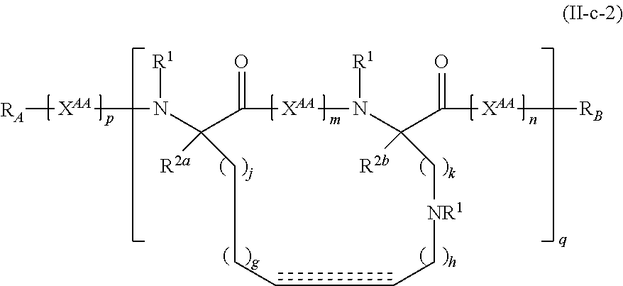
N(C1([R2a])C(=O)[XAA]N([R1])C(C(=O)[XAA][RB])([R2b])C[NR1]CCCCC1)([R1])[XAA][RA]
